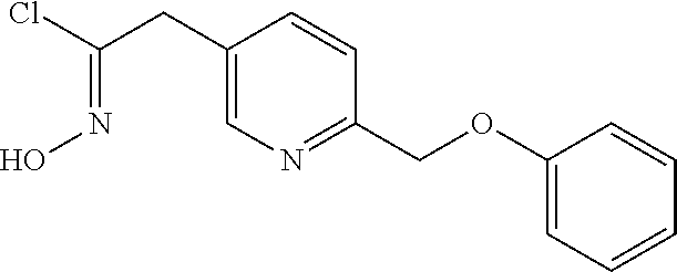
C1(CC(Cl)=NO)=CN=C(COC2=CC=CC=C2)C=C1
